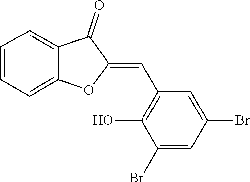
C1=CC=C2C(=C1)C(=O)C(=CC1=C(O)C(Br)=CC(Br)=C1)O2
